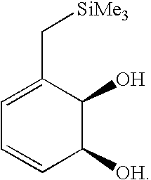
C1=C(C[SiMe3])C(O)C([OH])C=C1
